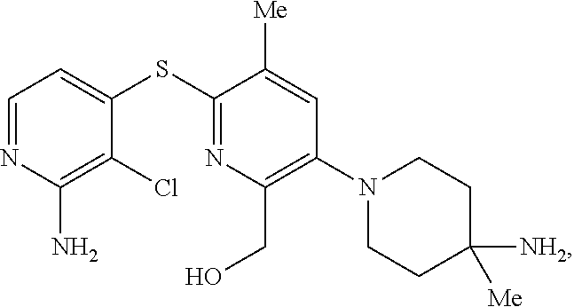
C1=C(SC2=NC(CO)=C(N3CCC([NH2])([Me])CC3)C=C2[Me])C(Cl)=C(N)N=C1
